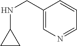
C1(CNC2CC2)=CN=CC=C1
